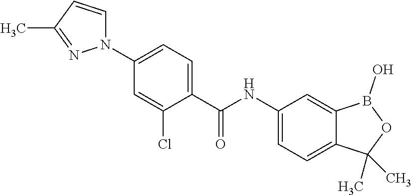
C1=C(Cl)C(C(NC2=CC=C3C(=C2)B(O)OC3(C)C)=O)=CC=C1N1C=CC(C)=N1
